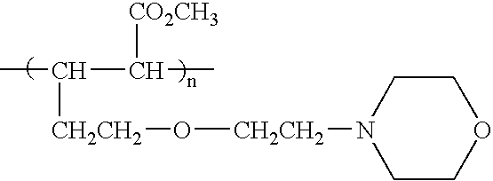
CC(C(C)[CO2CH3])[CH2CH2]O[CH2CH2]N1CCOCC1
